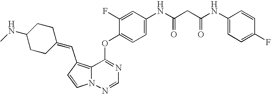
C1=CN2C(=C1C=C1CCC(NC)CC1)C(OC1=CC=C(NC(CC(NC3=CC=C(F)C=C3)=O)=O)C=C1F)=NC=N2
